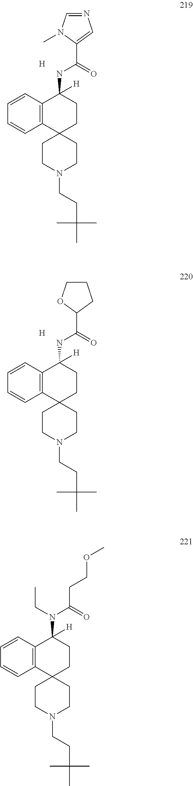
C12(CCN(CCC(C)(C)C)CC1)CCC(NC(=O)C1=CN=CN1C)([H])C1=C2C=CC=C1.[H].C12(CCN(CCC(C)(C)C)CC1)CCC(NC(=O)C1CCCO1)([H])C1=C2C=CC=C1.[H].C12(CCN(CCC(C)(C)C)CC1)CCC(N(C(=O)CCOC)CC)([H])C1=C2C=CC=C1
